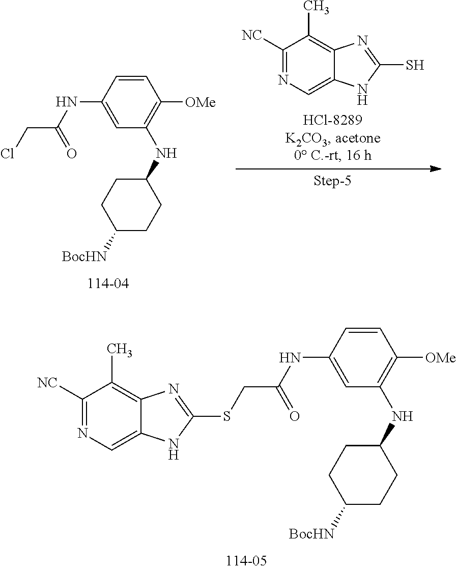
C1=CC(NC(CSC2=NC3=C(C)C([NC])=NC=C3N2)=O)=CC(NC2CCC([BocHN])CC2)=C1[OMe].C1([NC])=NC=C2C(=C1C)N=C(S)N2.C1=CC(NC(CCl)=O)=CC(NC2CCC([BocHN])CC2)=C1[OMe]
